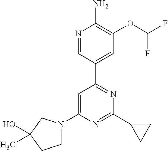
N1=CC(C2=NC(C3CC3)=NC(N3CCC(C)(O)C3)=C2)=CC(OC(F)F)=C1N
